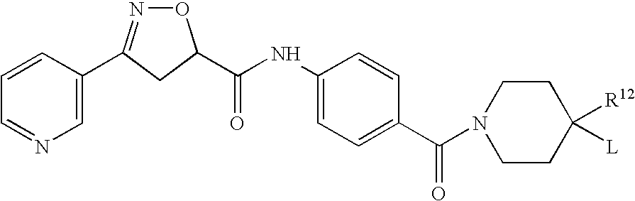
C1=CC=NC=C1C1=NOC(C(NC2=CC=C(C(N3CCC([R12])([L])CC3)=O)C=C2)=O)C1
